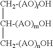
[CH2-(AO)lOH][CH-(AO)mOH][CH2-(AO)nOH]
